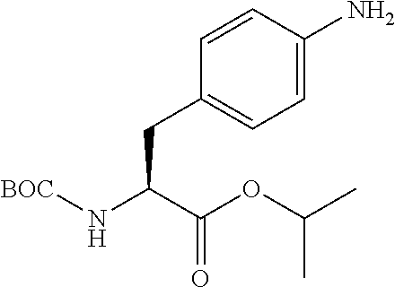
NC1=CC=C(CC(C(OC(C)C)=O)N[BOC])C=C1
